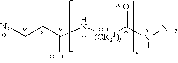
N([(CR21)b]C(=O)NN)C(CC[N3])=O
